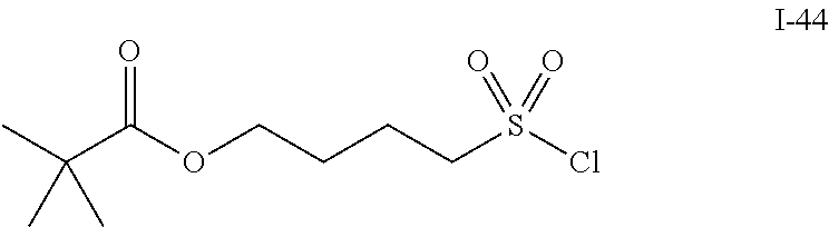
CC(C(OCCCCS(Cl)(=O)=O)=O)(C)C
